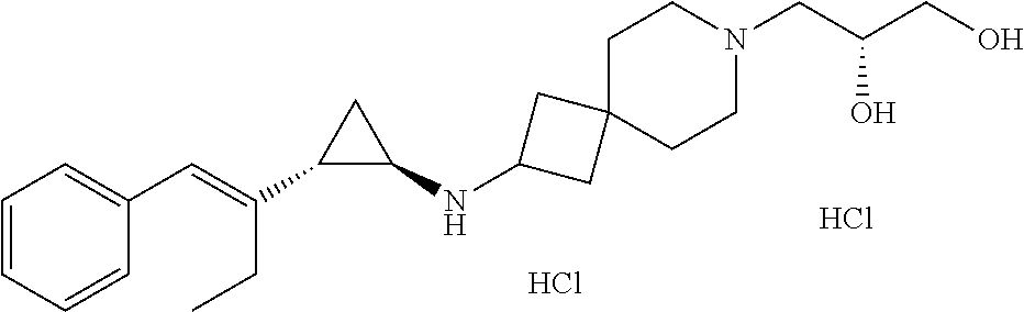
C1=CC=CC(C=C(C2C(NC3CC4(C3)CCN(CC(CO)O)CC4)C2)CC)=C1.Cl.Cl
